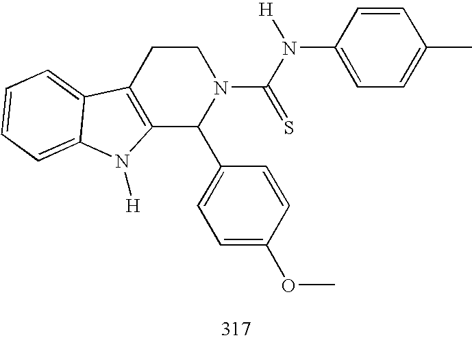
C12=C(CCN(C(N([H])C3=CC=C(C)C=C3)=S)C1C1=CC=C(OC)C=C1)C1=CC=CC=C1N2[H]
